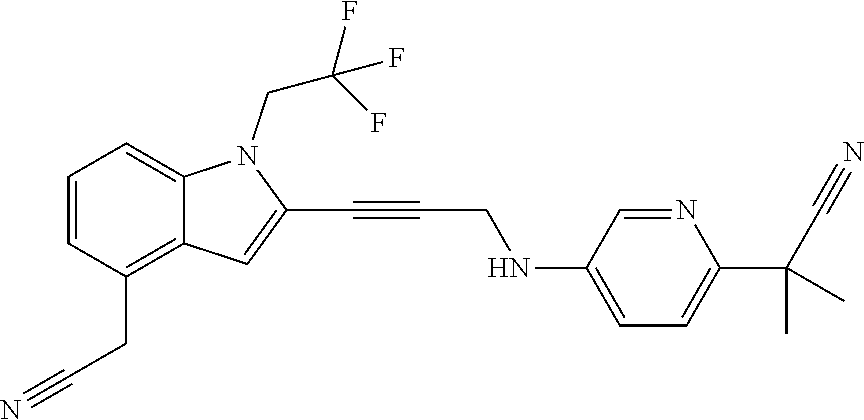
C1=CC(CC#N)=C2C(=C1)N(CC(F)(F)F)C(C#CCNC1=CC=C(C(C)(C)C#N)N=C1)=C2
